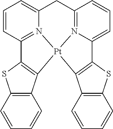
C1C2=N3C(=CC=C2)C2=C([Pt]34N3=C(C=CC=C13)C1=C4C3=C(S1)C=CC=C3)C1=C(S2)C=CC=C1
